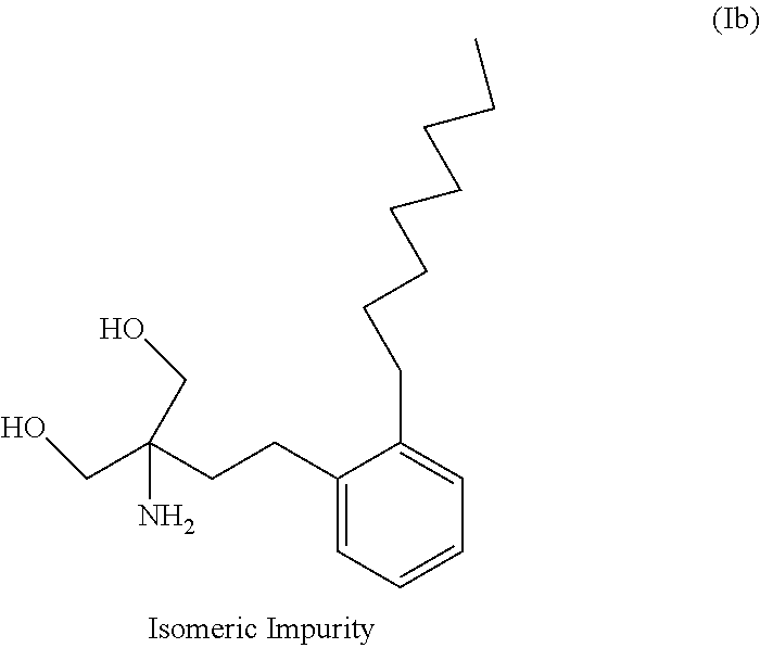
C1(CCC(CO)(N)CO)=CC=CC=C1CCCCCCCC
